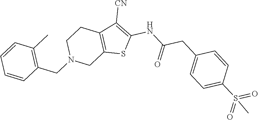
C12=C(C([CN])=C(NC(CC3=CC=C(S(=O)(=O)C)C=C3)=O)S1)CCN(CC1=C(C)C=CC=C1)C2
